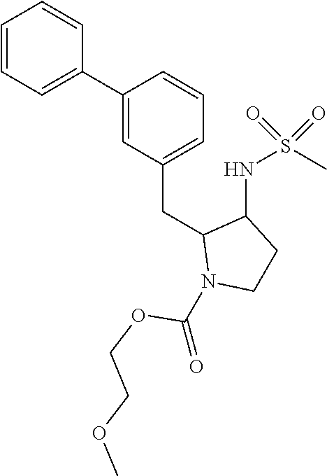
C1(C2=CC=CC=C2)=CC(CC2N(C(=O)OCCOC)CCC2NS(C)(=O)=O)=CC=C1
